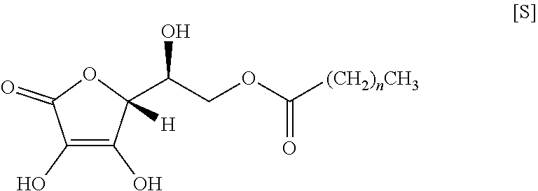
C1(O)=C(O)C([H])(C(COC([(CH2)nCH3])=O)O)OC1=O
